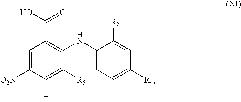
C1=C([O2N])C(F)=C([R5])C(NC2=CC=C([R4])C=C2[R2])=C1C(O)=O
